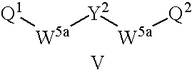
[Q1][W5a][Y2][W5a][Q2].[V]
